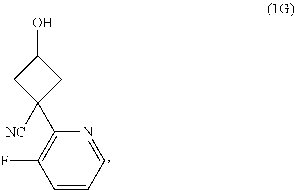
C1=CC=NC(C2([NC])CC(O)C2)=C1F
